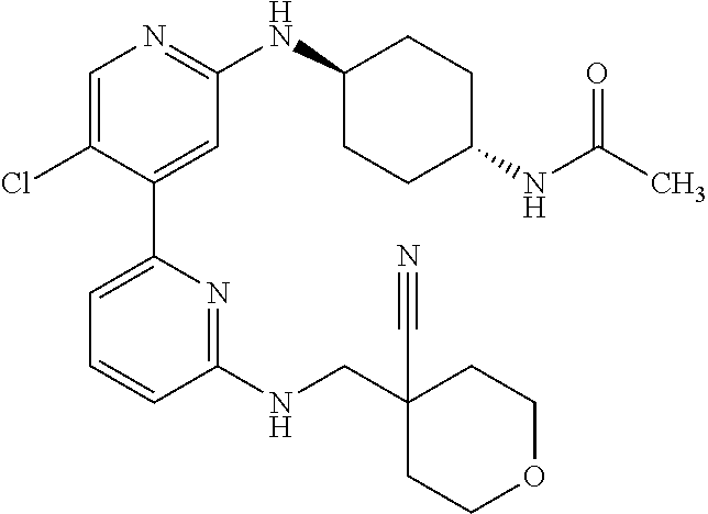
C1=C(Cl)C(C2=CC=CC(NCC3(C#N)CCOCC3)=N2)=CC(NC2CCC(NC(C)=O)CC2)=N1
